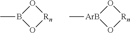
O1B(C)O[Rn]1.O1[ArB](C)O[Rn]1
